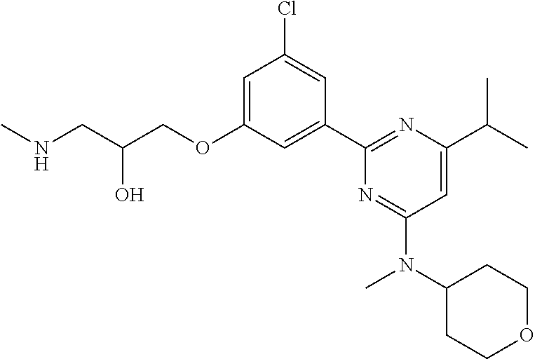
N(CC(COC1=CC(Cl)=CC(C2=NC(C(C)C)=CC(N(C3CCOCC3)C)=N2)=C1)O)C
